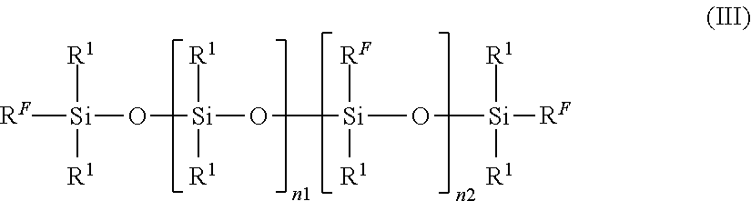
[RF][Si]([R1])([R1])O[Si]([R1])([R1])O[Si]([RF])([R1])O[Si]([R1])([R1])[RF]
